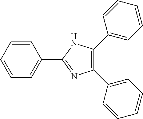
C1=CC=C(C2=NC(C3=CC=CC=C3)=C(C3=CC=CC=C3)N2)C=C1
